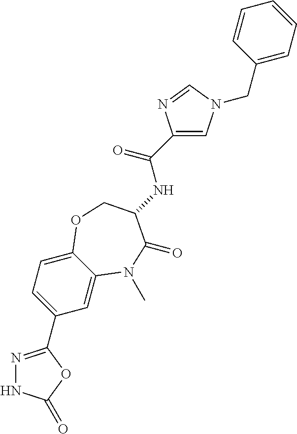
C1=C2C(=CC=C1C1=NNC(=O)O1)OCC(NC(C1=CN(CC3=CC=CC=C3)C=N1)=O)C(=O)N2C
